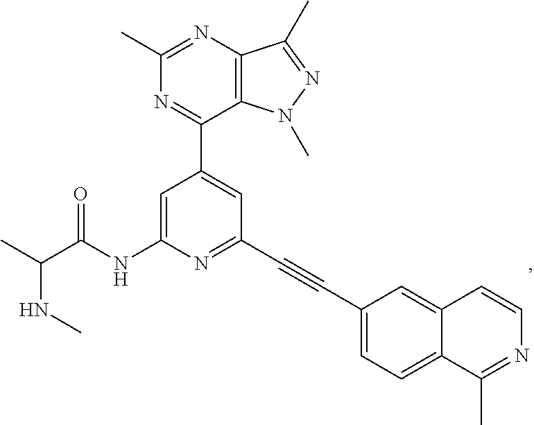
N(C(C)C(NC1=CC(C2=NC(C)=NC3=C2N(C)N=C3C)=CC(C#CC2=CC=C3C(=C2)C=CN=C3C)=N1)=O)C
